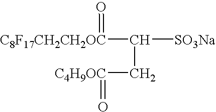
[C8F17CH2CH2OC](C([SO3Na])C[C4H9OC]=O)=O
